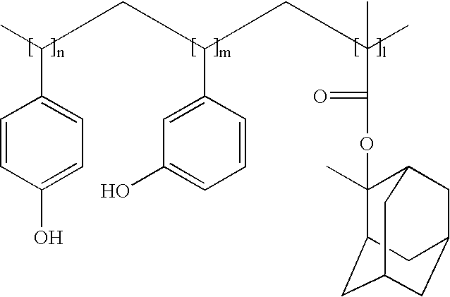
C1=CC(O)=CC=C1C(C)CC(C1=CC(O)=CC=C1)CC(C)(C(=O)OC1(C)C2CC3CC(CC1C3)C2)C
